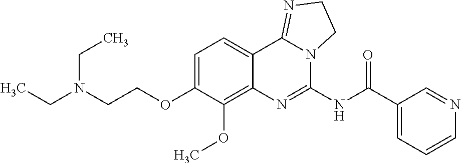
C(N(CCOC1=CC=C2C(=C1OC)N=C(NC(C1=CC=CN=C1)=O)N1C2=NCC1)CC)C
